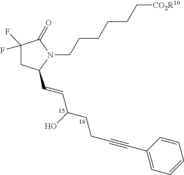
C1(F)(F)CC(C=CC(CCC#CC2=CC=CC=C2)O)N(CCCCCC[CO2R10])C1=O
